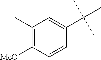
C1(C)=C([MeO])C=CC(C(C)(C)C)=C1
